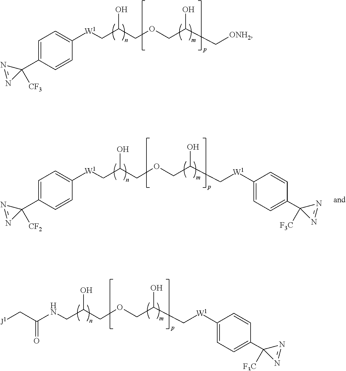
N(CC(COCC(C[W1]C1=CC=C(C2([F3C])N=N2)C=C1)O)O)C(C[J1])=O.[W1](CC(COCC(C[ONH2])O)O)C1=CC=C(C2([CF3])N=N2)C=C1.[W1](CC(COCC(C[W1]C1=CC=C(C2([F3C])N=N2)C=C1)O)O)C1=CC=C(C2([CF2])N=N2)C=C1
